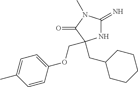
N1C(=N)N(C)C(=O)C1(CC1CCCCC1)COC1=CC=C(C)C=C1
